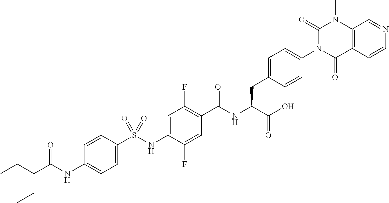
C1=C(S(NC2=CC(F)=C(C(NC(C(O)=O)CC3=CC=C(N4C(=O)C5=C(N(C)C4=O)C=NC=C5)C=C3)=O)C=C2F)(=O)=O)C=CC(NC(C(CC)CC)=O)=C1
